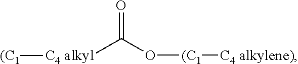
[C4 alkyl](C(O[(C1][C4 alkylene)])=O)[(C1]
